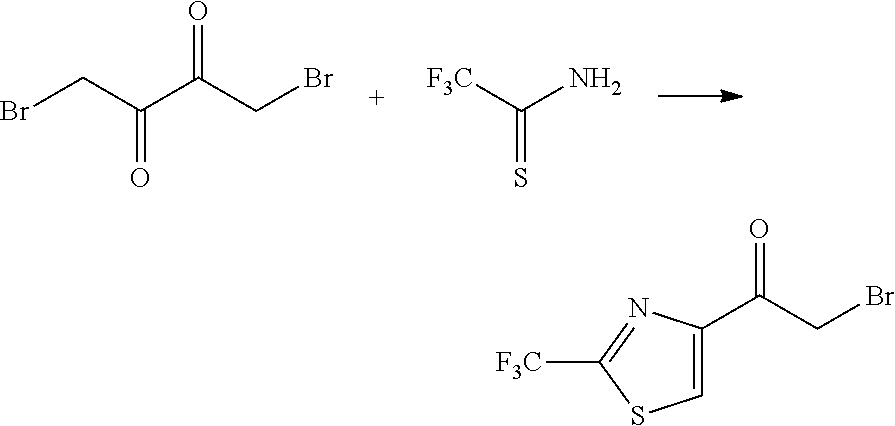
BrCC(C(CBr)=O)=O.[F3C]C(N)=S.C1=C(C(CBr)=O)N=C([F3C])S1
